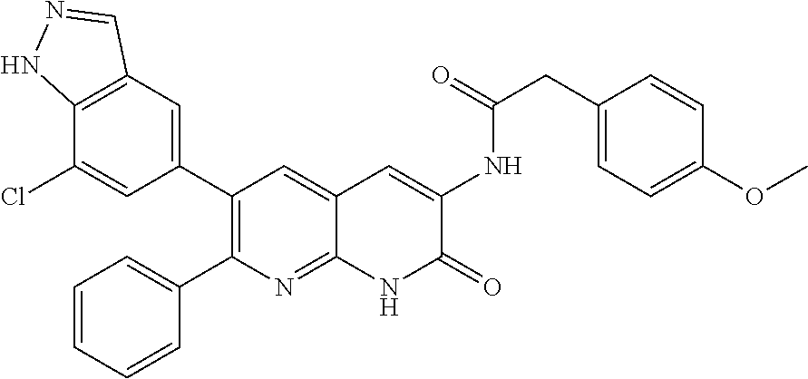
C12=C(C=C(C3=C(C4=CC=CC=C4)N=C4C(=C3)C=C(NC(CC3=CC=C(OC)C=C3)=O)C(=O)N4)C=C1Cl)C=NN2
